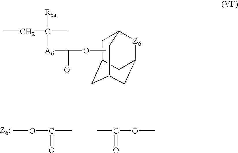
C12[Z6]C3CC(CC(C1)C3)C2.CCC([A6]C(=O)OC)([R6a])C.COC(=O)C.COC(=O)C
